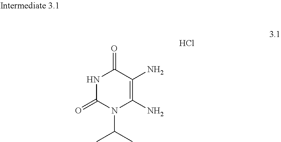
C1(=O)N(C(C)C)C(N)=C(N)C(=O)N1.Cl
